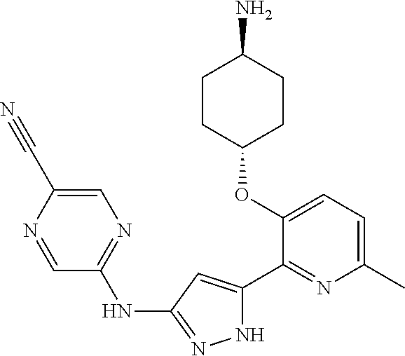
C1(OC2=CC=C(C)N=C2C2=CC(NC3=NC=C(C#N)N=C3)=NN2)CCC(N)CC1
